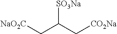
[NaO2C]CC(C[CO2Na])[SO3Na]
